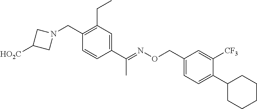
C1(CN2CC([HO2C])C2)=C(CC)C=C(C(=NOCC2=CC=C(C3CCCCC3)C([CF3])=C2)C)C=C1
